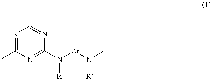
N1=C(C)N=C(N([Ar]N(C)[R])[R])N=C1C
